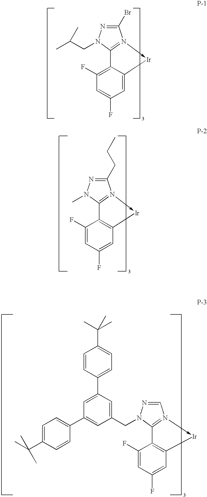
CCCC1=NN(C)C2=N1->[Ir]C1=C2C(F)=CC(F)=C1.CC(CN1N=C(Br)N2->[Ir]C3=CC(F)=CC(F)=C3C=21)C.C1=CC(C2=CC(C3=CC=C(C(C)(C)C)C=C3)=CC(CN3N=CN4->[Ir]C5=C(C=43)C(F)=CC(F)=C5)=C2)=CC=C1C(C)(C)C
